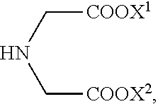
C(NC[COOX2])[COOX1]
